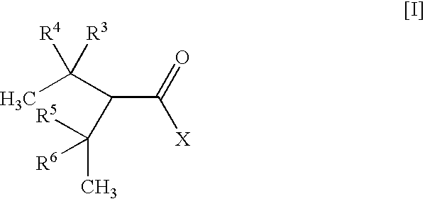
CC([R4])([R3])C(C([X])=O)C(C)([R5])[R6]
